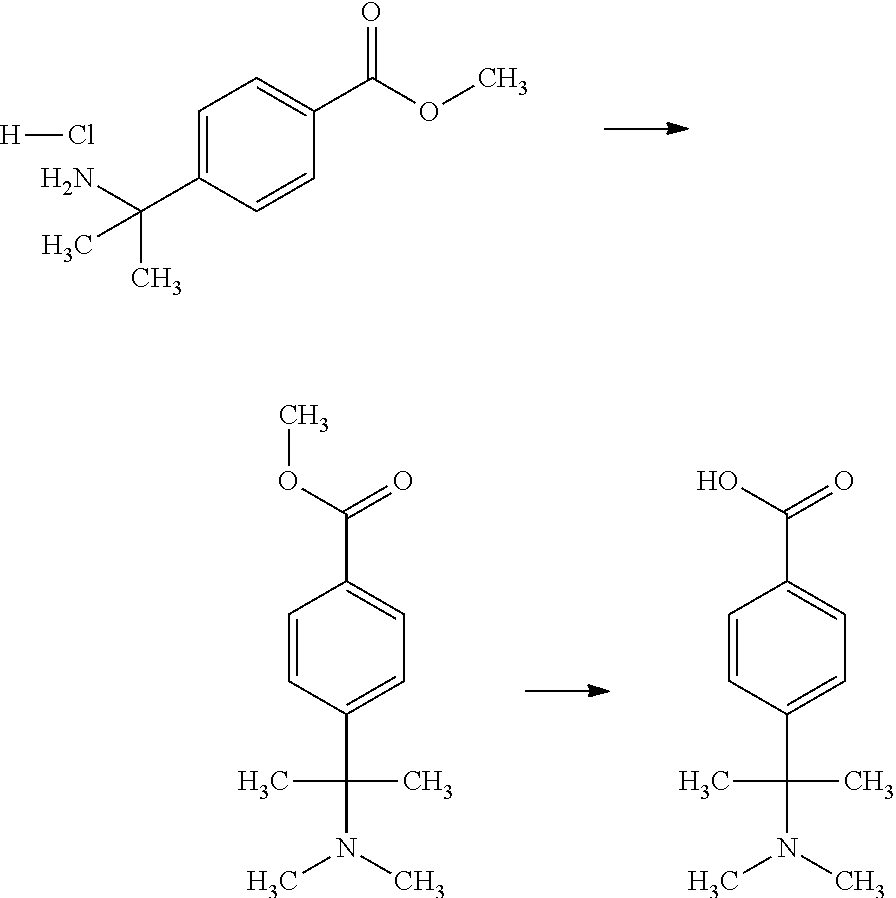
C1=C(C(N)(C)C)C=CC(C(OC)=O)=C1.[H]Cl.C1=CC(C(N(C)C)(C)C)=CC=C1C(OC)=O.C1=CC(C(N(C)C)(C)C)=CC=C1C(O)=O
